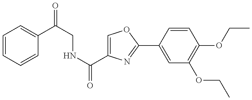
N(C(C1=COC(C2=CC(OCC)=C(OCC)C=C2)=N1)=O)CC(=O)C1=CC=CC=C1
